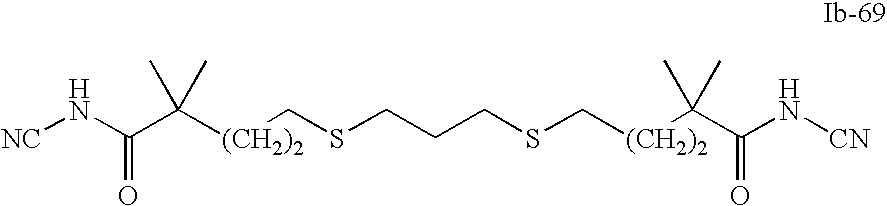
C(C([(CH2)2]CSCCCSC[(CH2)2]C(C)(C)C(N[CN])=O)(C)C)(N[CN])=O
